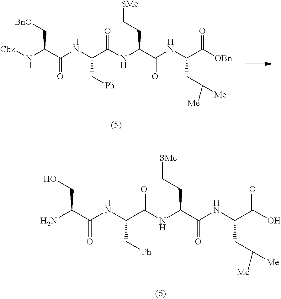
C(C(NC(C([N H]C(C(NC(C(O)=O)CC([Me])[Me])=O)CC[SMe])=O)C[Ph])=O)(N)CO.C(C(NC(C([N H]C(C(NC(C([OBn])=O)CC([Me])[Me])=O)CC[SMe])=O)C[Ph])=O)([N H][Cbz])C[BnO]
